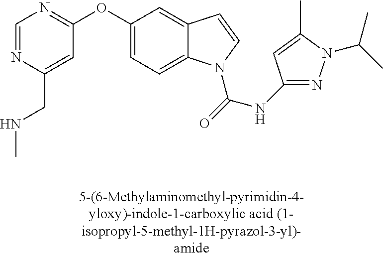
C1=NC(CNC)=CC(OC2=CC=C3C(=C2)C=CN3C(=O)NC2=NN(C(C)C)C(C)=C2)=N1
